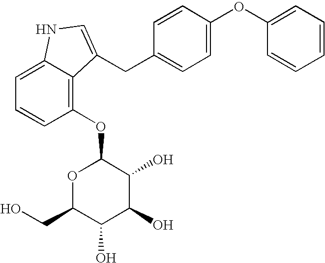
C1(OC2OC(CO)C(O)C(O)C2O)=C2C(=CC=C1)NC=C2CC1=CC=C(OC2=CC=CC=C2)C=C1
